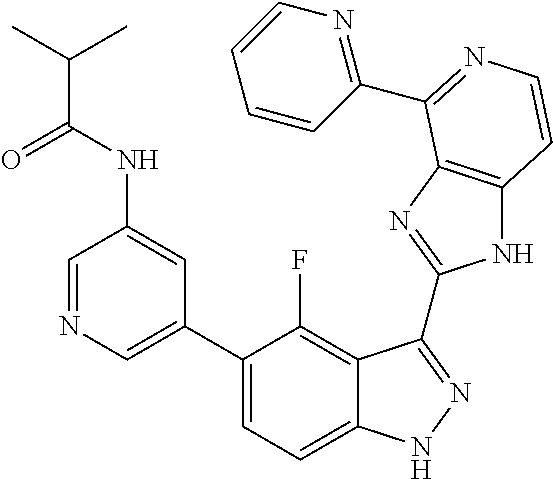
C1=C(C2=CC=C3C(=C2F)C(C2=NC4=C(N2)C=CN=C4C2=NC=CC=C2)=NN3)C=C(NC(=O)C(C)C)C=N1
